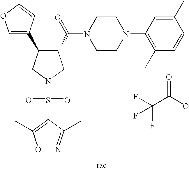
O=C(O)C(F)(F)F.C1CN(C2=C(C)C=CC(C)=C2)CCN1C(C1C(C2=COC=C2)CN(S(C2=C(C)ON=C2C)(=O)=O)C1)=O
